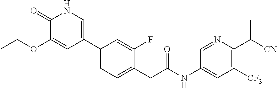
C1(C2=CNC(=O)C(OCC)=C2)=CC=C(CC(NC2=CC([CF3])=C(C([CN])C)N=C2)=O)C(F)=C1
